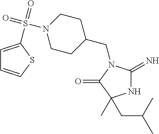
N1C(=N)N(CC2CCN(S(=O)(=O)C3=CC=CS3)CC2)C(=O)C1(CC(C)C)C
